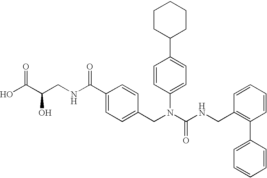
C1CC(C2=CC=C(N(CC3=CC=C(C(NCC(C(O)=O)O)=O)C=C3)C(NCC3=C(C4=CC=CC=C4)C=CC=C3)=O)C=C2)CCC1
